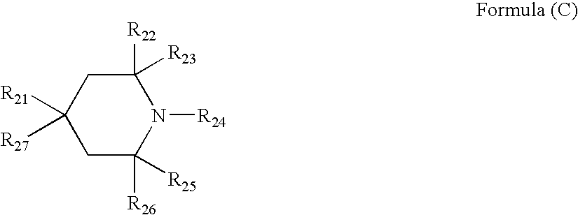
C1C([R26])([R25])N([R24])C([R22])([R23])CC1([R21])[R27]
